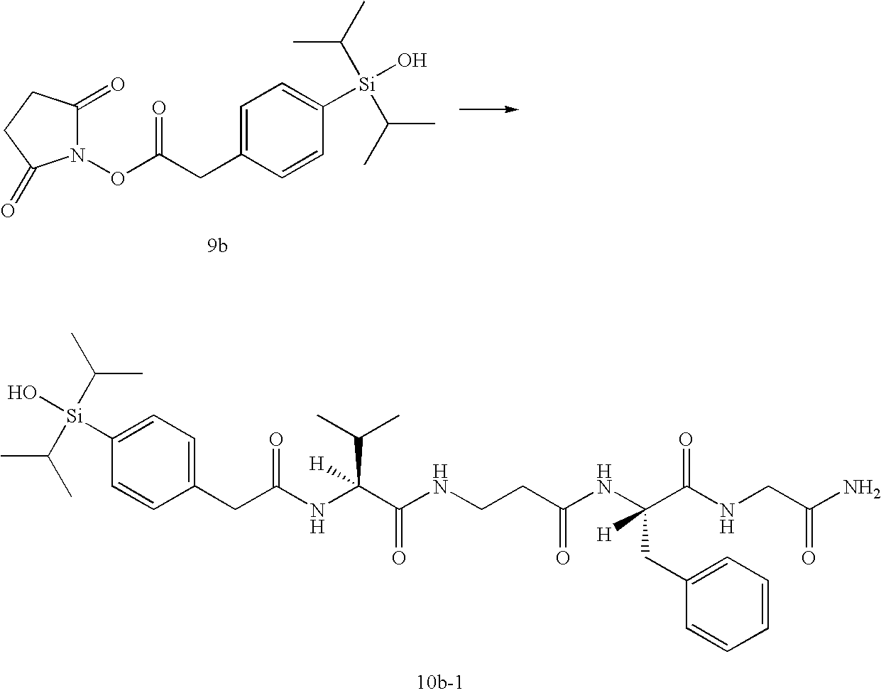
C1=C(CC(ON2C(=O)CCC2=O)=O)C=CC([Si](O)(C(C)C)C(C)C)=C1.O=C(NC(C(C)C)(C(NCCC(NC(C(NCC(N)=O)=O)(CC1=CC=CC=C1)[H])=O)=O)[H])CC1=CC=C([Si](O)(C(C)C)C(C)C)C=C1
